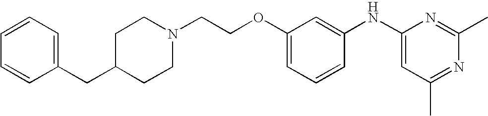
N1(CCOC2=CC=CC(NC3=CC(C)=NC(C)=N3)=C2)CCC(CC2=CC=CC=C2)CC1
